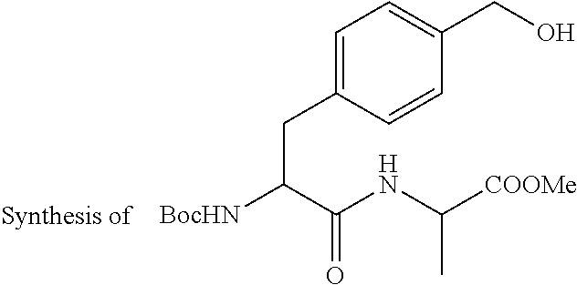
C1=C(CC(C(NC([COOMe])C)=O)[BocHN])C=CC(CO)=C1
